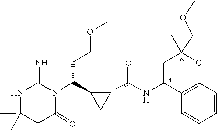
CC1(C)NC(=N)N(C(C2C(C(=O)NC3C4=C(OC(COC)(C)C3)C=CC=C4)C2)CCOC)C(=O)C1
